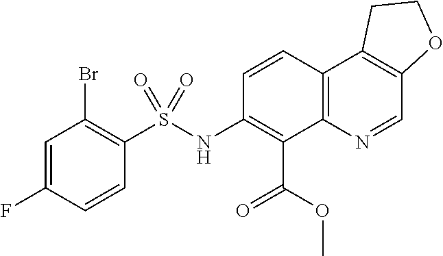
C1(NS(C2=C(Br)C=C(F)C=C2)(=O)=O)=C(C(=O)OC)C2=C(C3=C(C=N2)OCC3)C=C1
